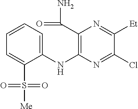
C1=CC=C(NC2=C(C(=O)N)N=C([Et])C(Cl)=N2)C(S([Me])(=O)=O)=C1
